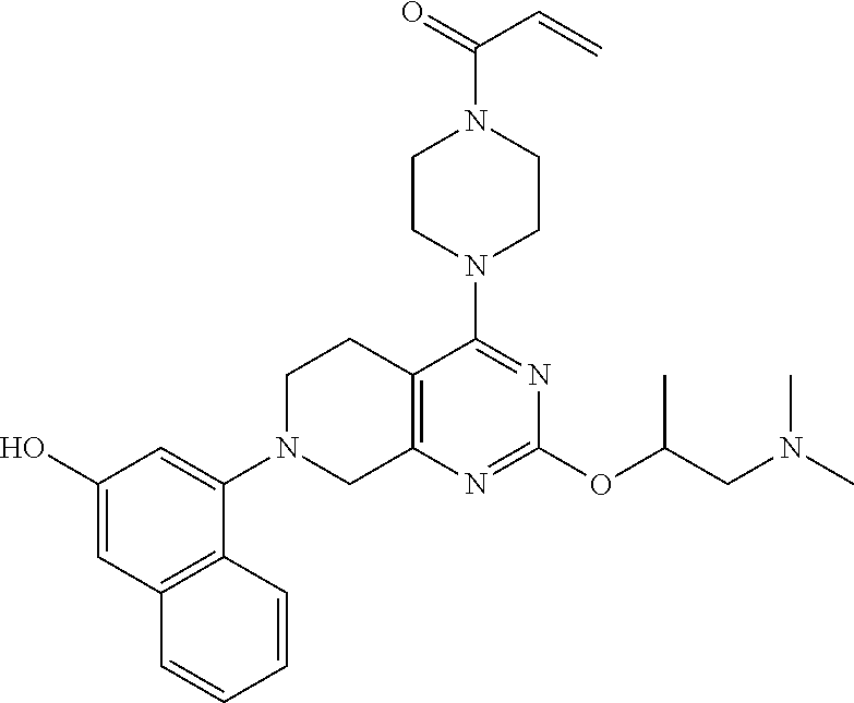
C1(O)=CC2=C(C(N3CC4=C(CC3)C(N3CCN(C(=O)C=C)CC3)=NC(OC(CN(C)C)C)=N4)=C1)C=CC=C2
